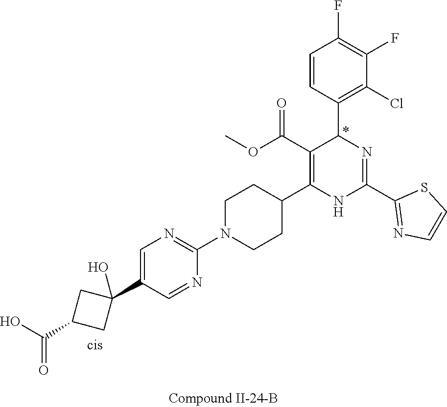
C1(F)=C(F)C=CC(C2N=C(C3=NC=CS3)NC(C3CCN(C4=NC=C(C5(O)CC(C(O)=O)C5)C=N4)CC3)=C2C(OC)=O)=C1Cl
